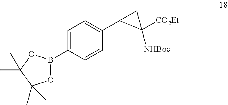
C1=C(B2OC(C)(C)C(C)(C)O2)C=CC(C2CC2([NHBoc])[CO2Et])=C1
